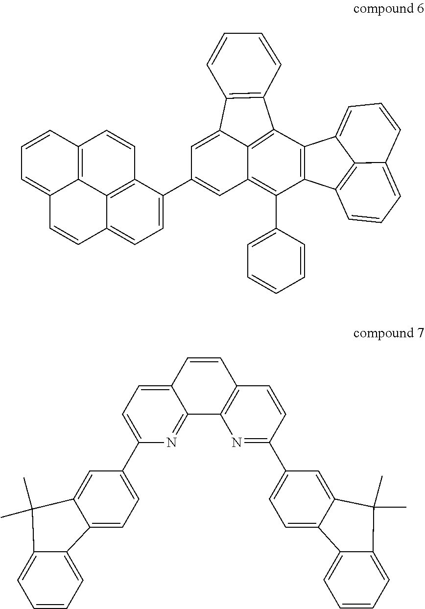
C1=C2C3=C(C4=C(C(C5=CC=CC=C5)=C3C=C1C1=CC=C3C5=C1C=CC1=C5C(=CC=C1)C=C3)C1=C3C4=CC=CC3=CC=C1)C1=C2C=CC=C1.C1=C(C2=CC=C3C(=C2)C(C)(C)C2=CC=CC=C32)N=C2C(=C1)C=CC1=C2N=C(C2=CC=C3C(=C2)C(C)(C)C2=CC=CC=C32)C=C1
